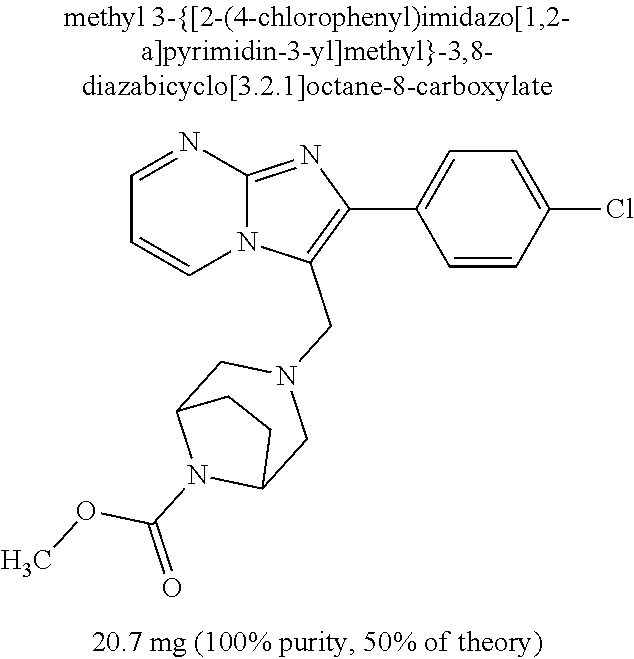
C1=CC(Cl)=CC=C1C1=C(CN2CC3N(C(=O)OC)C(C2)CC3)N2C(=N1)N=CC=C2
